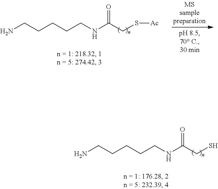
NCCCCCNC(CS[Ac])=O.NCCCCCNC(CS)=O
